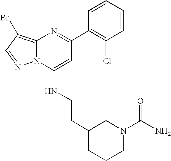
C12=C(Br)C=NN1C(NCCC1CCCN(C(N)=O)C1)=CC(C1=C(Cl)C=CC=C1)=N2
